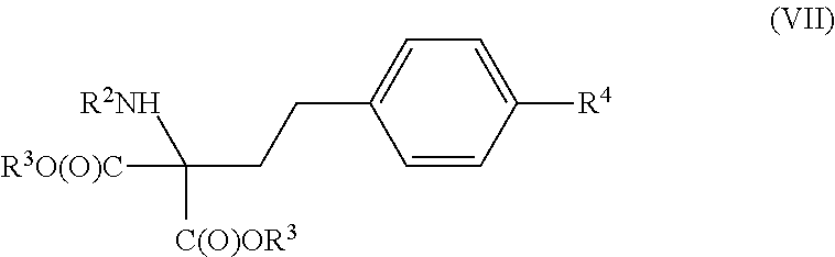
C1=CC([R4])=CC=C1CCC([C(O)OR3])([R2NH])[R3O(O)C]
